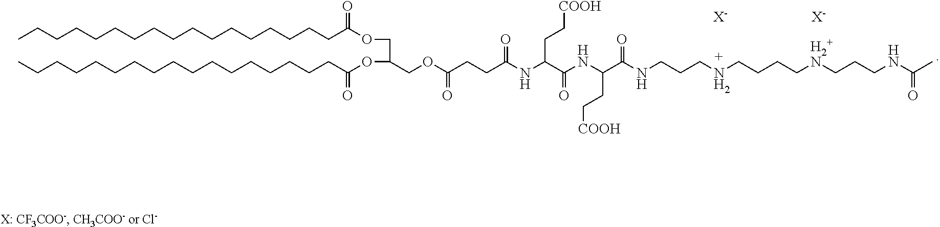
CCCCCCCCCCCCCCCCCC(=O)OCC(OC(CCCCCCCCCCCCCCCCC)=O)COC(CCC(NC(C(NC(C(NCCCNCCCC[H2+N]CCCNC(C)=O)=O)CC[COOH])=O)CC[COOH])=O)=O.[X-].[X-]
